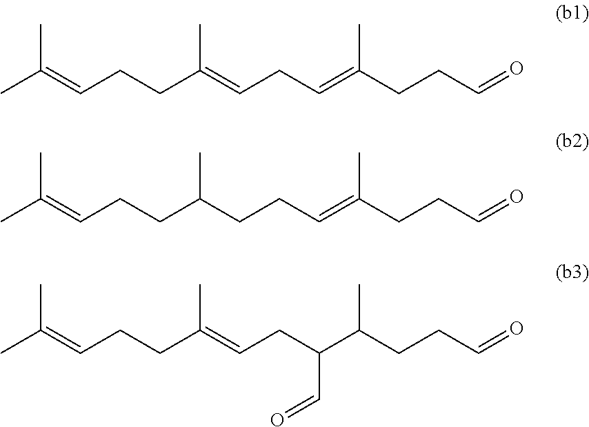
CC(=CCCC(C)=CCC=C(C)CCC=O)C.CC(=CCCC(C)CCC=C(C)CCC=O)C.CC(=CCCC(C)=CCC(C(C)CCC=O)C=O)C
